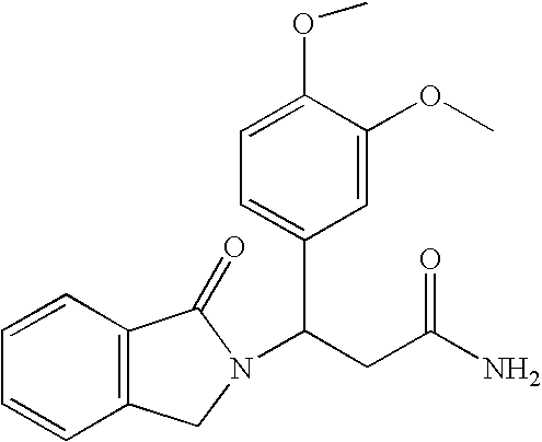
C12=C(C=CC=C1)C(=O)N(C(CC(N)=O)C1=CC=C(OC)C(OC)=C1)C2
